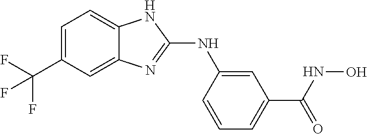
C1=C(C(F)(F)F)C=C2C(=C1)NC(NC1=CC(C(=O)NO)=CC=C1)=N2
